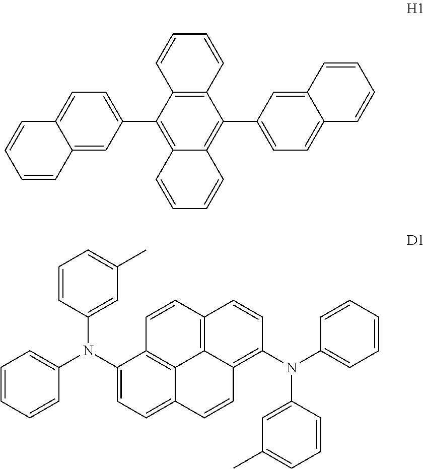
C1=CC2=C(C=C1)C(C1=CC=C3C(=C1)C=CC=C3)=C1C(=C2C2=CC=C3C(=C2)C=CC=C3)C=CC=C1.C1=CC(N(C2=CC=CC=C2)C2=CC=C3C4=C2C=CC2=C4C(=C(N(C4=CC=CC=C4)C4=CC(C)=CC=C4)C=C2)C=C3)=CC(C)=C1
